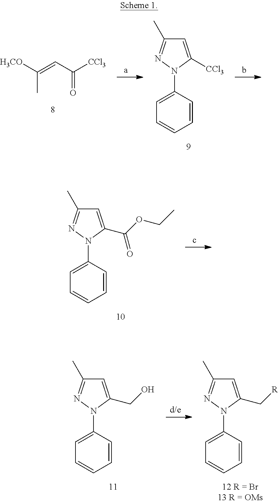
[H3CO]C(=CC([CCl3])=O)C.C1=CC(N2C([CCl3])=CC(C)=N2)=CC=C1.C1=CC(N2C(C(OCC)=O)=CC(C)=N2)=CC=C1.C1=CC(N2C(CO)=CC(C)=N2)=CC=C1.C1=CC(N2C(C[R])=CC(C)=N2)=CC=C1
